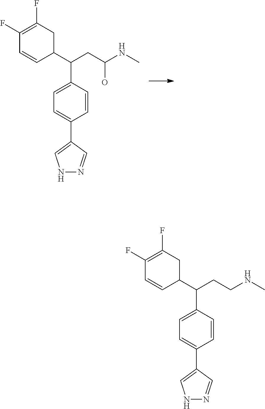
C1(C(CC(NC)O)C2=CC=C(C3=CNN=C3)C=C2)CC(F)=C(F)C=C1.C1(C(CCNC)C2=CC=C(C3=CNN=C3)C=C2)CC(F)=C(F)C=C1
